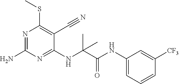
C1(NC(C(NC2=CC=CC([CF3])=C2)=O)(C)C)=NC(N)=NC(SC)=C1C#N
